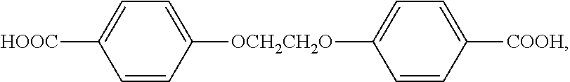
C1=C([HOOC])C=CC([OCH2CH2O]C2=CC=C([COOH])C=C2)=C1
